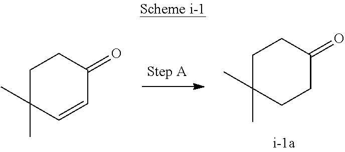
C1C(C)(C)CCC(=O)C1.C1C(C)(C)C=CC(=O)C1
